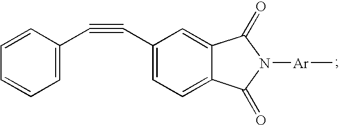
C12=CC(C#CC3=CC=CC=C3)=CC=C1C(=O)N([Ar]C)C2=O
